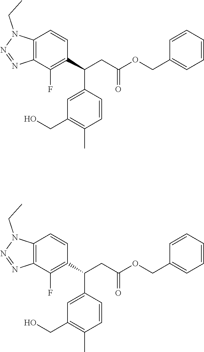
C12=C(C(F)=C(C(CC(OCC3=CC=CC=C3)=O)C3=CC(CO)=C(C)C=C3)C=C1)N=NN2CC.C12=C(C(F)=C(C(CC(OCC3=CC=CC=C3)=O)C3=CC(CO)=C(C)C=C3)C=C1)N=NN2CC
